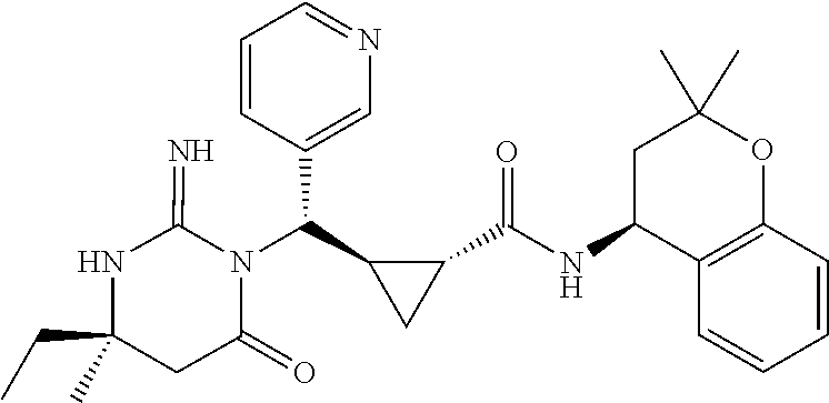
N1C(CC)(C)CC(=O)N(C(C2=CN=CC=C2)C2C(C(NC3C4=C(OC(C)(C)C3)C=CC=C4)=O)C2)C1=N
